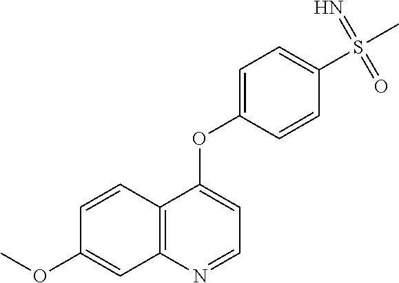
C12=C(N=CC=C1OC1=CC=C(S(C)(=N)=O)C=C1)C=C(OC)C=C2
